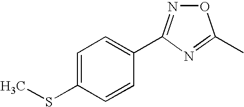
C1=C(SC)C=CC(C2=NOC(C)=N2)=C1
